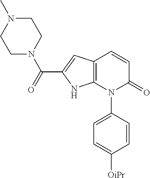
C12=C(C=CC(=O)N1C1=CC=C([OiPr])C=C1)C=C(C(=O)N1CCN(C)CC1)N2
